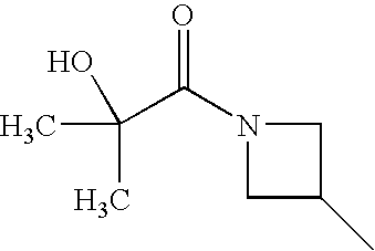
C1N(C(C(O)(C)C)=O)CC1C
